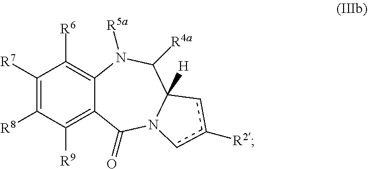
C1([R7])=C([R8])C([R9])=C2C(=C1[R6])N([R5a])C([R4a])C1([H])N(C2=O)cc([R2])c1
